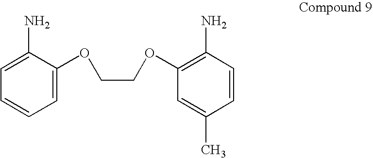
C1=C(N)C(OCCOC2=C(N)C=CC(C)=C2)=CC=C1
